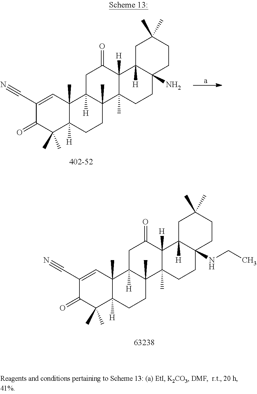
C1(C#N)=CC2(C)C([H])(C(C)(C)C1=O)CCC1(C)C2([H])CC(=O)C2([H])C1(C)CCC1(N)C2([H])CC(C)(C)CC1.C1(C#N)=CC2(C)C([H])(C(C)(C)C1=O)CCC1(C)C2([H])CC(=O)C2([H])C1(C)CCC1(NCC)C2([H])CC(C)(C)CC1
